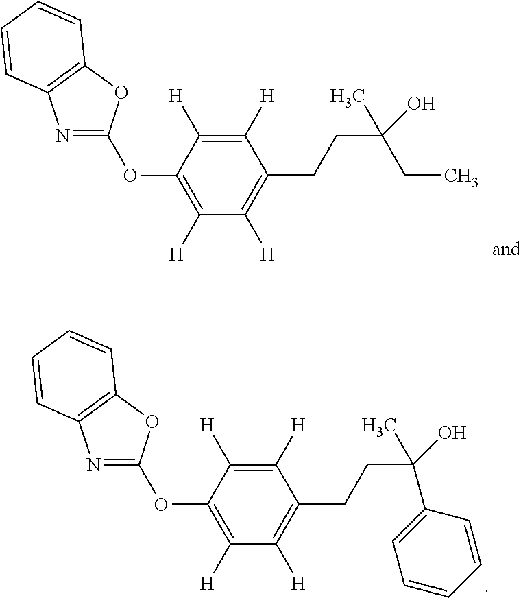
C1=CC=CC2=C1N=C(OC1=C([H])C([H])=C(CCC(CC)(O)C)C([H])=C1[H])O2.C1=CC=CC2=C1N=C(OC1=C([H])C([H])=C(CCC(O)(C)C3=CC=CC=C3)C([H])=C1[H])O2
